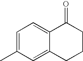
C1=C(C)C=C2C(=C1)C(=O)CCC2
